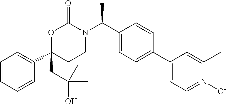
C1=CC=CC(C2(CC(O)(C)C)CCN(C(C3=CC=C(C4=CC(C)=[N+]([O-])C(C)=C4)C=C3)C)C(=O)O2)=C1
